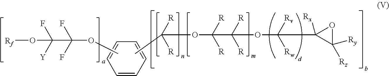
C1=CC=CC=C1.COC(F)(F)C([Y])(F)O[Rf].CC([R])([R])OC([R])([R])C([R])([R])OC([Rw])([Rv])C1([Rx])C([Rz])([Ry])O1
